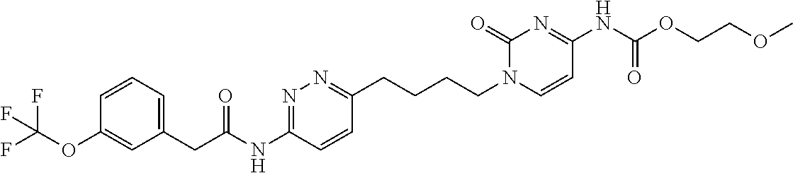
C1=CC=C(CC(=O)NC2=NN=C(CCCCN3C=CC(NC(OCCOC)=O)=NC3=O)C=C2)C=C1OC(F)(F)F
